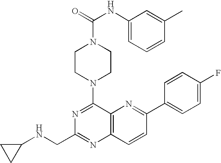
N1=C(N2CCN(C(=O)NC3=CC=CC(C)=C3)CC2)C2=C(N=C1CNC1CC1)C=CC(C1=CC=C(F)C=C1)=N2
